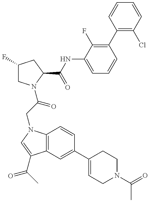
C1(F)CN(C(CN2C3=C(C(C(C)=O)=C2)C=C(C2=CCN(C(C)=O)CC2)C=C3)=O)C(C(=O)NC2=CC=CC(C3=C(Cl)C=CC=C3)=C2F)C1
